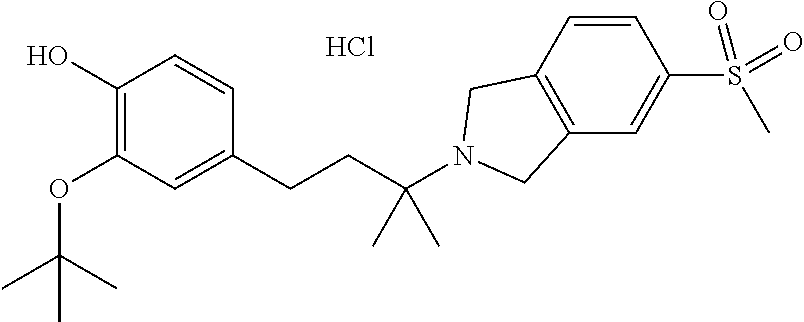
C1(O)=C(OC(C)(C)C)C=C(CCC(N2CC3=C(C2)C=CC(S(=O)(=O)C)=C3)(C)C)C=C1.Cl
